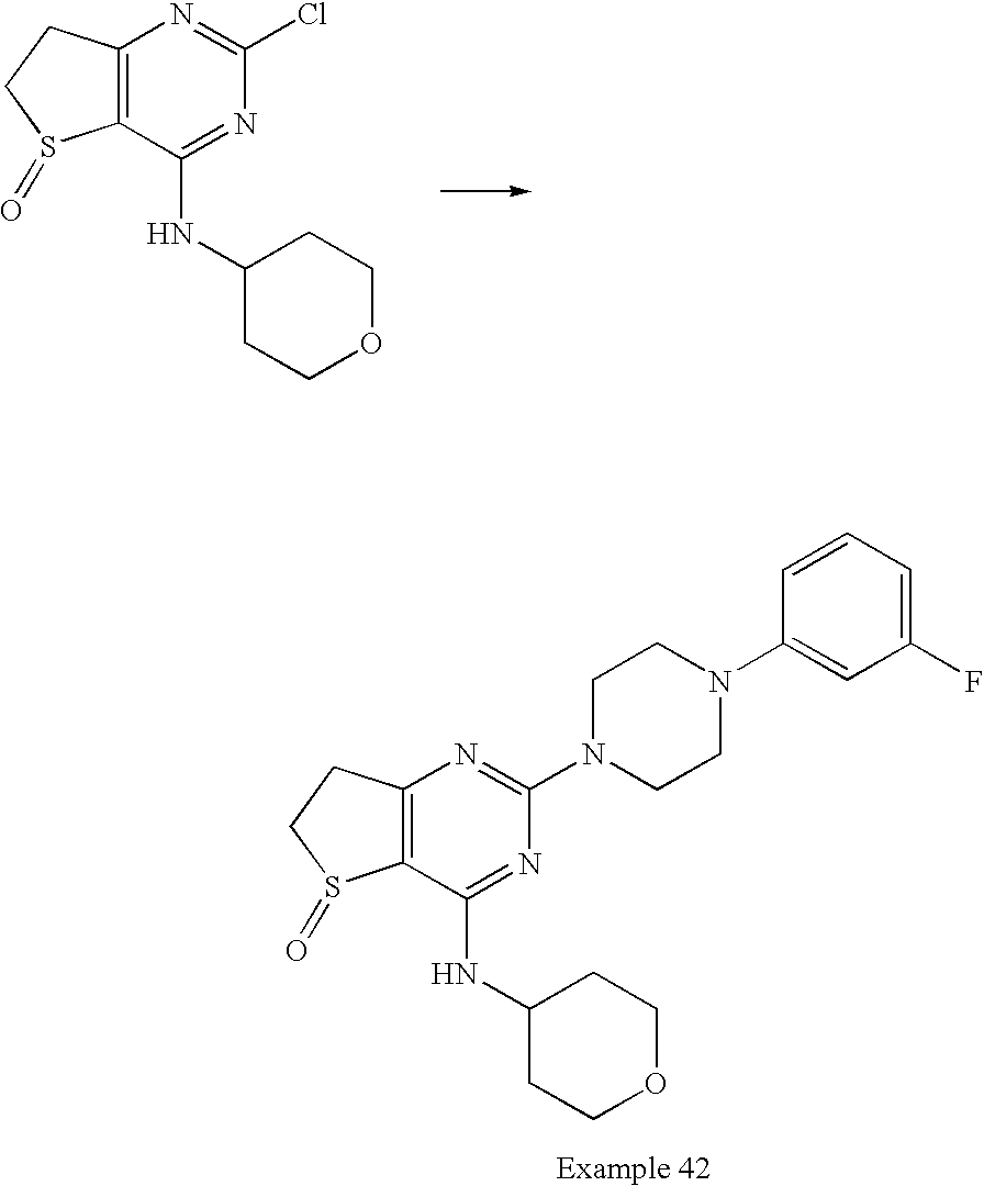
C12=C(C(NC3CCOCC3)=NC(Cl)=N1)S(=O)CC2.C12=C(C(NC3CCOCC3)=NC(N3CCN(C4=CC(F)=CC=C4)CC3)=N1)S(=O)CC2
